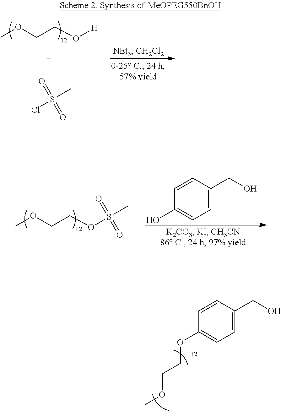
COCCO[H].ClS(C)(=O)=O.COCCOS(C)(=O)=O.C1=CC(O)=CC=C1CO.C1=CC(OCCOC)=CC=C1CO
